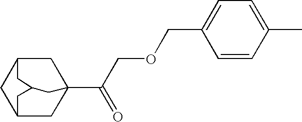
C12CC3(C(COCC4=CC=C(C)C=C4)=O)CC(C1)CC(C2)C3
